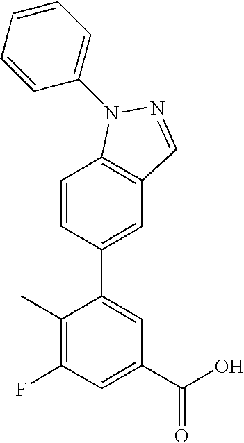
C1=CC(C2=CC(C(O)=O)=CC(F)=C2C)=CC2=C1N(C1=CC=CC=C1)N=C2
